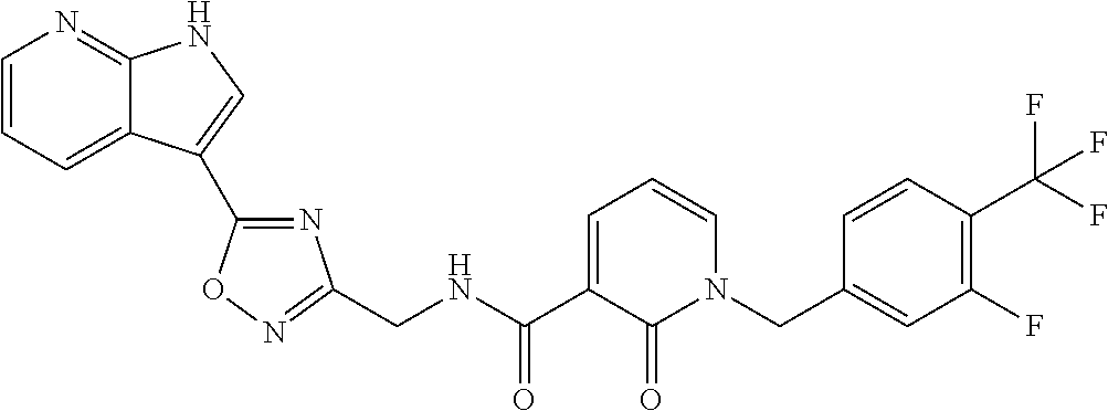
C1=CN=C2C(=C1)C(C1=NC(CNC(C3=CC=CN(CC4=CC(F)=C(C(F)(F)F)C=C4)C3=O)=O)=NO1)=CN2
